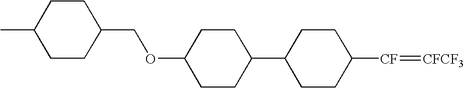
C1CC([CF]=[CFCF3])CCC1C1CCC(OCC2CCC(C)CC2)CC1
